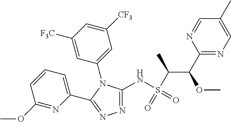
N1=C(NS(C(C(C2=NC=C(C)C=N2)OC)C)(=O)=O)N(C2=CC([CF3])=CC([F3C])=C2)C(C2=CC=CC(OC)=N2)=N1
